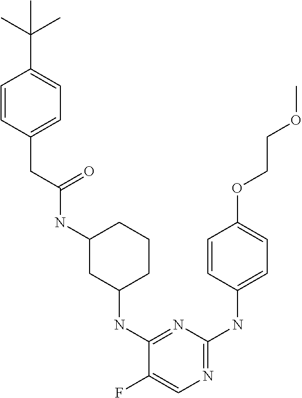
N1=C(NC2=CC=C(OCCOC)C=C2)N=C(NC2CCCC(NC(CC3=CC=C(C(C)(C)C)C=C3)=O)C2)C(F)=C1
